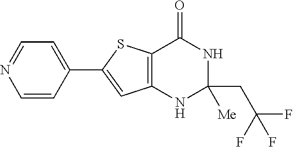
C12=C(C(=O)NC(CC(F)(F)F)([Me])N1)SC(C1=CC=NC=C1)=C2
